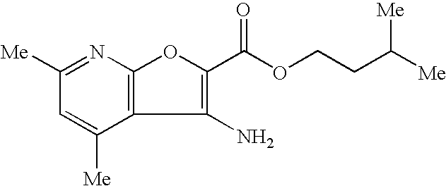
C1([Me])=CC([Me])=NC2=C1C(N)=C(C(OCCC([Me])[Me])=O)O2
